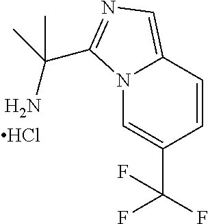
N12C=C(C(F)(F)F)C=CC1=CN=C2C(N)(C)C.Cl
